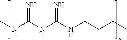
CNC(NC(NCCCC)=N)=N
